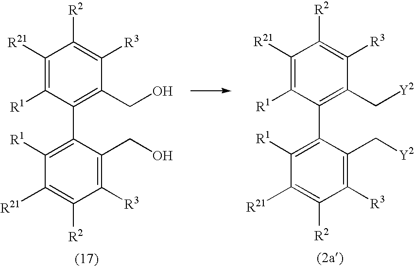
C1([R21])=C([R1])C(C2=C([R1])C([R21])=C([R2])C([R3])=C2CO)=C(CO)C([R3])=C1[R2].C1([R21])=C([R1])C(C2=C([R1])C([R21])=C([R2])C([R3])=C2C[Y2])=C(C[Y2])C([R3])=C1[R2]
